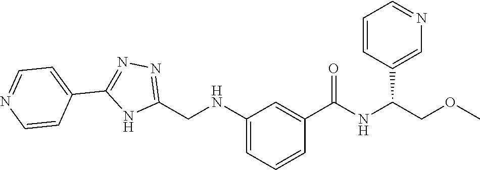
C1(CNC2=CC=CC(C(=O)NC(COC)C3=CN=CC=C3)=C2)=NN=C(C2=CC=NC=C2)N1
